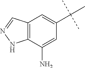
C12=C(C(N)=CC(C(C)(C)C)=C1)NN=C2
